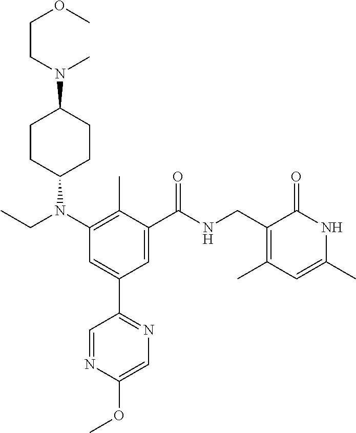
C1CC(N(CC)C2=C(C)C(C(=O)NCC3=C(C)C=C(C)NC3=O)=CC(C3=NC=C(OC)N=C3)=C2)CCC1N(C)CCOC
